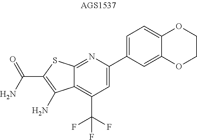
NC(=O)C1=C(N)C2=C(C(F)(F)F)C=C(C3=CC=C4C(=C3)OCCO4)N=C2S1
